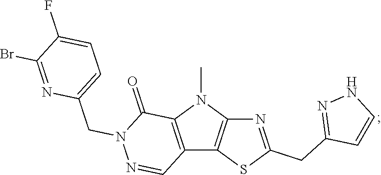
CN1C2=C(SC(CC3=NNC=C3)=N2)C2=C1C(=O)N(CC1=CC=C(F)C(Br)=N1)N=C2
